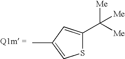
S1C(C([Me])([Me])[Me])=CC(C)=C1
